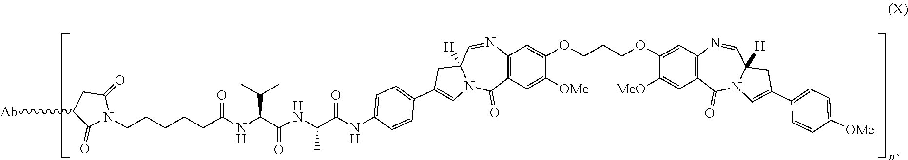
[Ab]C1C(=O)N(CCCCCC(NC(C(NC(C(NC2=CC=C(C3=CN4C([H])(C3)C=NC3=C(C4=O)C=C([OMe])C(OCCCOC4=CC5=C(C=C4[MeO])C(=O)N4C=C(C6=CC=C([OMe])C=C6)CC4([H])C=N5)=C3)C=C2)=O)C)=O)C(C)C)=O)C(=O)C1
